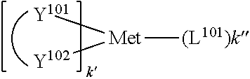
[Met]([Y102])([Y101])[(L101)k]
